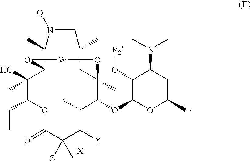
O1C(=O)C([Z])(C)C([Y])([X])C(C)C(OC2OC(C)CC(N(C)C)C2O[R2])C2(C)CC(C)CN([Q])C(C)C(C(C)(O)C1CC)O[W]O2
